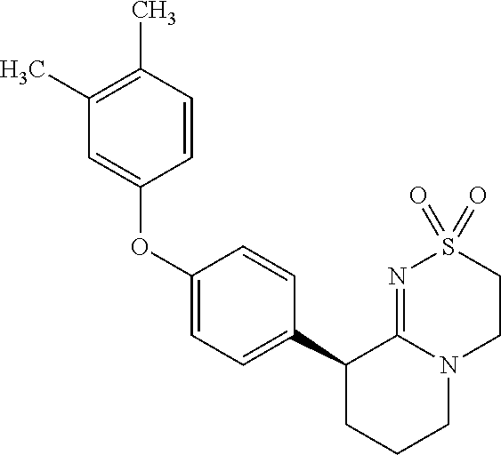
C1(C2CCCN3C2=NS(=O)(=O)CC3)=CC=C(OC2=CC(C)=C(C)C=C2)C=C1
